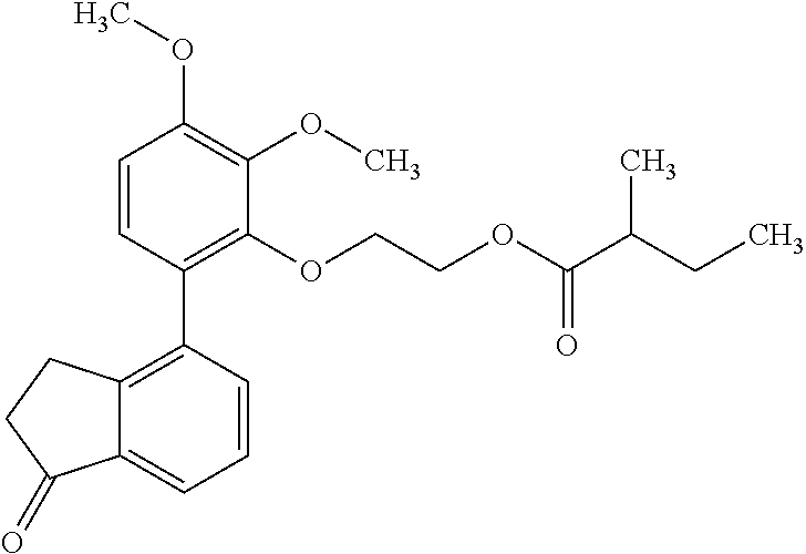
C1=CC(C2=C3C(=CC=C2)C(=O)CC3)=C(OCCOC(C(CC)C)=O)C(OC)=C1OC
